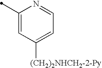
C1(C)=CC([(CH2)2NHCH2-2-Py])=CC=N1
